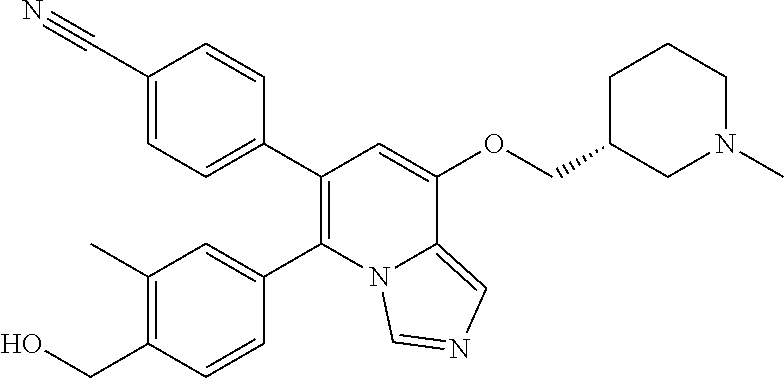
C1(C2=CC=C(C#N)C=C2)=C(C2=CC(C)=C(CO)C=C2)N2C(=CN=C2)C(OCC2CN(C)CCC2)=C1
